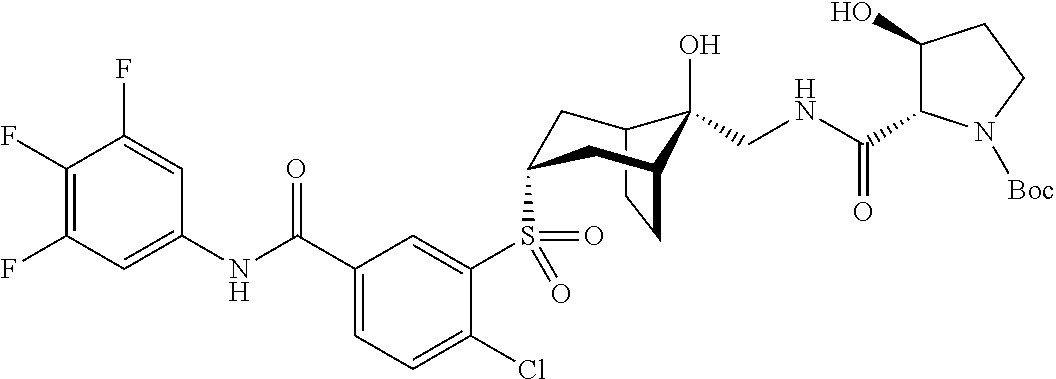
C1(F)=C(F)C=C(NC(C2=CC=C(Cl)C(S(=O)(=O)C3CC4C(O)(CNC(C5C(O)CCN5[Boc])=O)C(CC4)C3)=C2)=O)C=C1F
